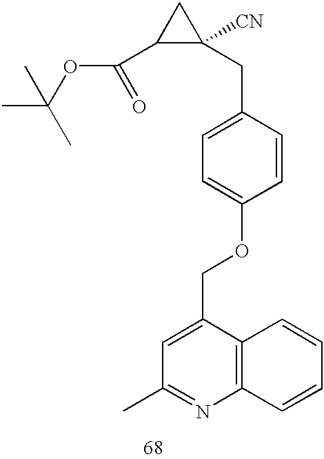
C1=C(CC2([CN])CC2C(=O)OC(C)(C)C)C=CC(OCC2=CC(C)=NC3=C2C=CC=C3)=C1
